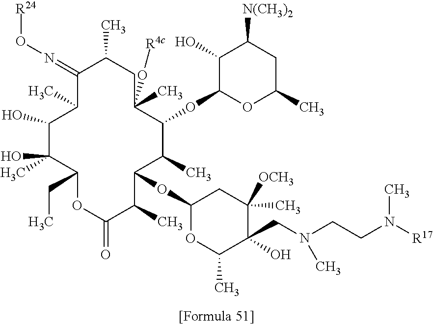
C1(O)C(O)(C)C(CC)OC(=O)C(C)C(OC2OC(C)C(CN(CCN([R17])C)C)(O)C(C)([OCH3])C2)C(C)C(OC2OC(C)CC([N(CH3)2])C2O)C(C)(O[R4c])CC(C)C(=NO[R24])C1C
